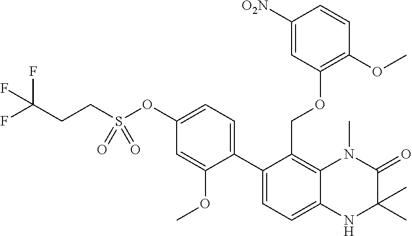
C12=C(COC3=C(OC)C=CC([O2N])=C3)C(C3=CC=C(OS(CCC(F)(F)F)(=O)=O)C=C3OC)=CC=C1NC(C)(C)C(=O)N2C
